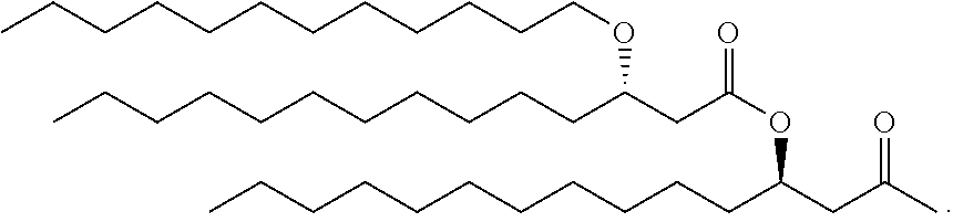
CCCCCCCCCCCCOC(CCCCCCCCCCC)CC(OC(CCCCCCCCCCC)CC(C)=O)=O
